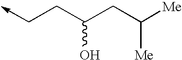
C(CC(CC([Me])[Me])O)->C
